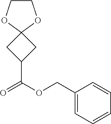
C1COC2(O1)CC(C(=O)OCC1=CC=CC=C1)C2
